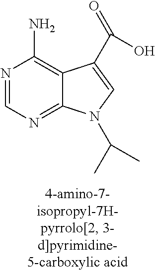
N1=CN=C2C(=C1N)C(C(=O)O)=CN2C(C)C
